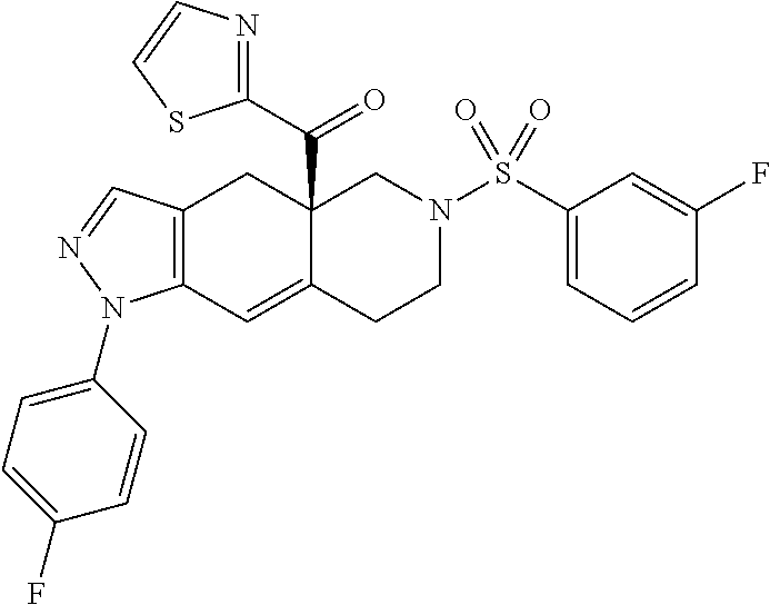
C12(C(C3=NC=CS3)=O)C(=CC3=C(C1)C=NN3C1=CC=C(F)C=C1)CCN(S(C1=CC=CC(F)=C1)(=O)=O)C2
